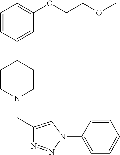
C1(CN2CCC(C3=CC(OCCOC)=CC=C3)CC2)=CN(C2=CC=CC=C2)N=N1
